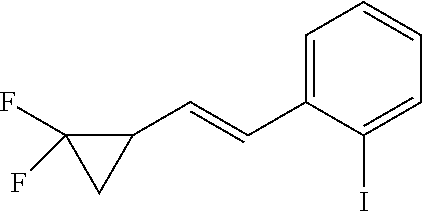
C1=C(C=CC2C(F)(F)C2)C(I)=CC=C1
